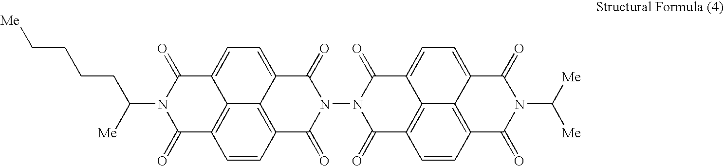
C1(=O)N(C([Me])CCCC[Me])C(=O)C2=C3C1=CC=C1C3=C(C(=O)N(N3C(=O)C4=C5C(=CC=C6C5=C(C(=O)N(C([Me])[Me])C6=O)C=C4)C3=O)C1=O)C=C2
